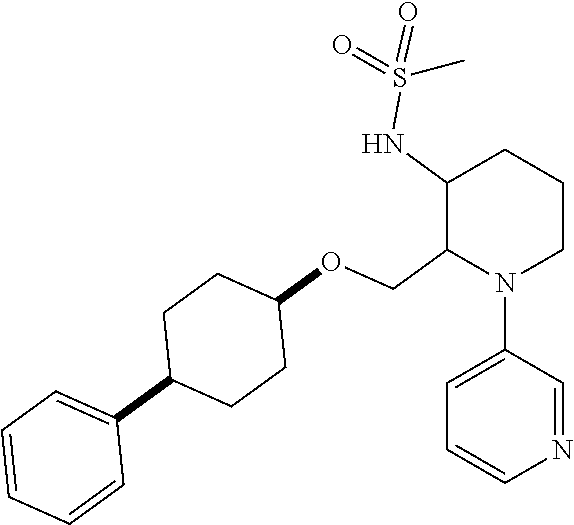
C1(COC2CCC(C3=CC=CC=C3)CC2)N(C2=CC=CN=C2)CCCC1NS(=O)(=O)C
